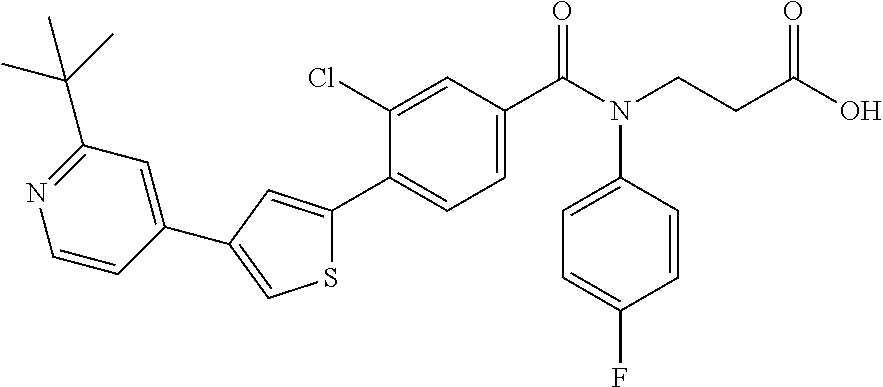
C(CN(C(C1=CC=C(C2=CC(C3=CC(C(C)(C)C)=NC=C3)=CS2)C(Cl)=C1)=O)C1=CC=C(F)C=C1)C(O)=O
